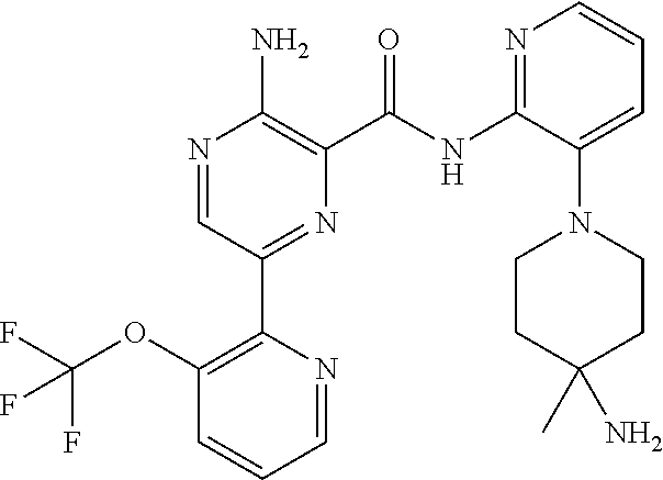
N1=CC(C2=C(OC(F)(F)F)C=CC=N2)=NC(C(NC2=NC=CC=C2N2CCC(C)(N)CC2)=O)=C1N
